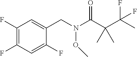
C1(F)=C(F)C=C(F)C(CN(C(C(C(C)(F)F)(C)C)=O)OC)=C1
